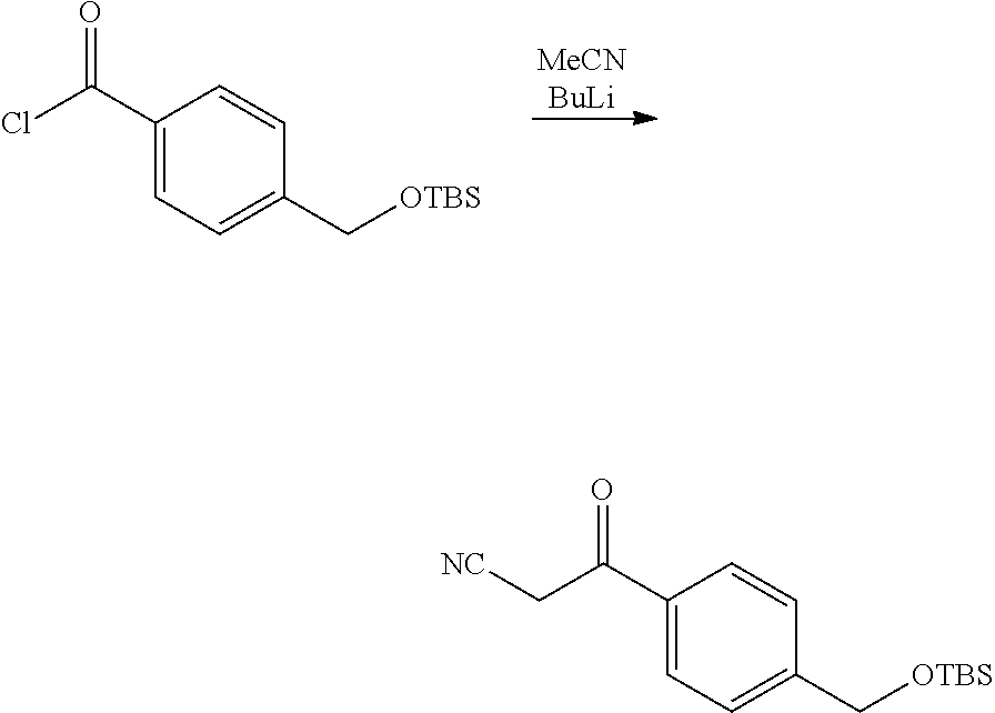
[MeCNBuLi].C1(C(=O)Cl)=CC=C(C[OTBS])C=C1.C1(C(=O)C[NC])=CC=C(C[OTBS])C=C1
